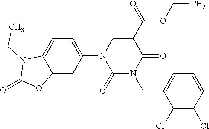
C12=CC(N3C(=O)N(CC4=CC=CC(Cl)=C4Cl)C(=O)C(C(=O)OCC)=C3)=CC=C1N(CC)C(=O)O2
